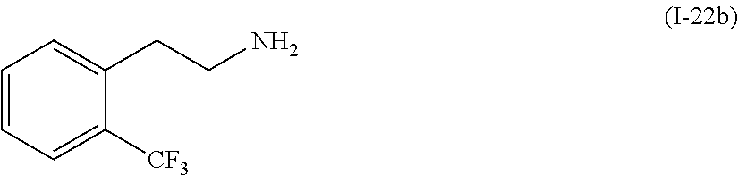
C1=CC=C([CF3])C(CCN)=C1
